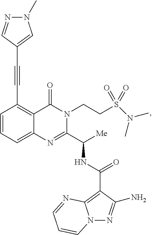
C1(C#CC2=CN(C)N=C2)=C2C(=CC=C1)N=C(C([Me])NC(C1=C3N(N=C1N)C=CC=N3)=O)N(CCS(N(C)C)(=O)=O)C2=O
